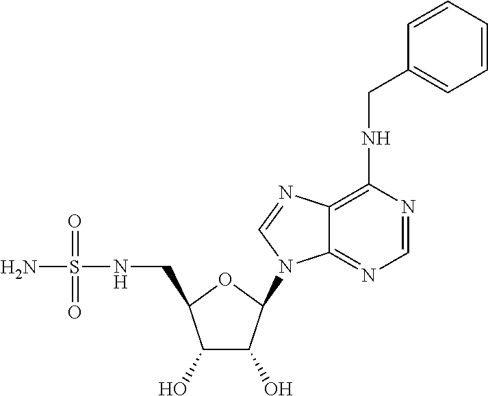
C1(O)C(O)C(N2C3=NC=NC(NCC4=CC=CC=C4)=C3N=C2)OC1CNS(N)(=O)=O
